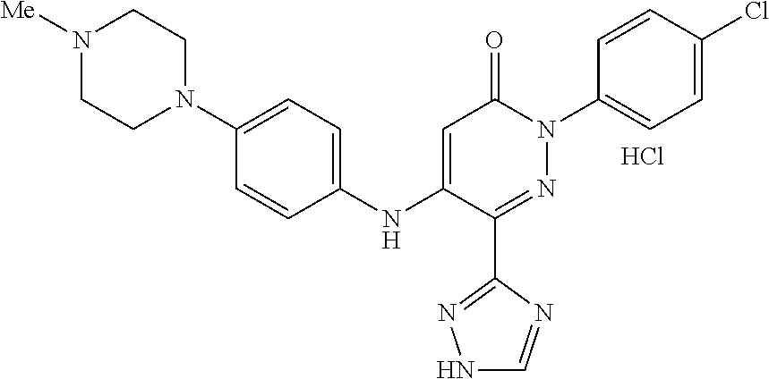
C1(C2=NN(C3=CC=C(Cl)C=C3)C(=O)C=C2NC2=CC=C(N3CCN([Me])CC3)C=C2)=NNC=N1.Cl
